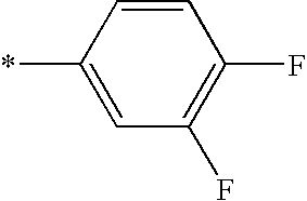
C1=C(*)C=CC(F)=C1F
